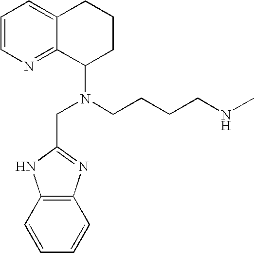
C1=CN=C2C(=C1)CCCC2N(CCCCNC)CC1=NC2=C(N1)C=CC=C2
